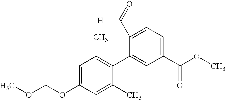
C1=C(OCOC)C=C(C)C(C2=CC(C(OC)=O)=CC=C2C([H])=O)=C1C
